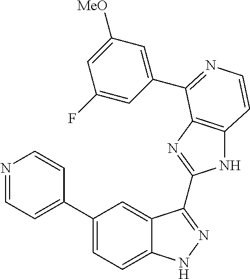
C1(C2=CC=C3C(=C2)C(C2=NC4=C(N2)C=CN=C4C2=CC([MeO])=CC(F)=C2)=NN3)=CC=NC=C1
